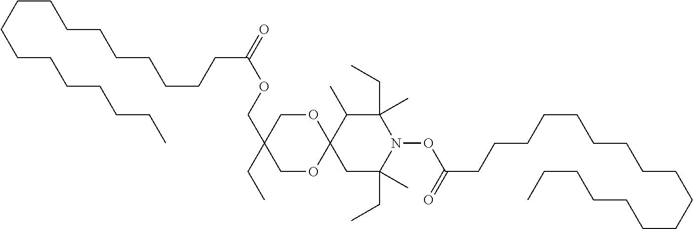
C(C1(CC)COC2(CC(CC)(C)N(OC(CCCCCCCCCCCCCCCCC)=O)C(CC)(C)C2C)OC1)OC(CCCCCCCCCCCCCCCCC)=O
